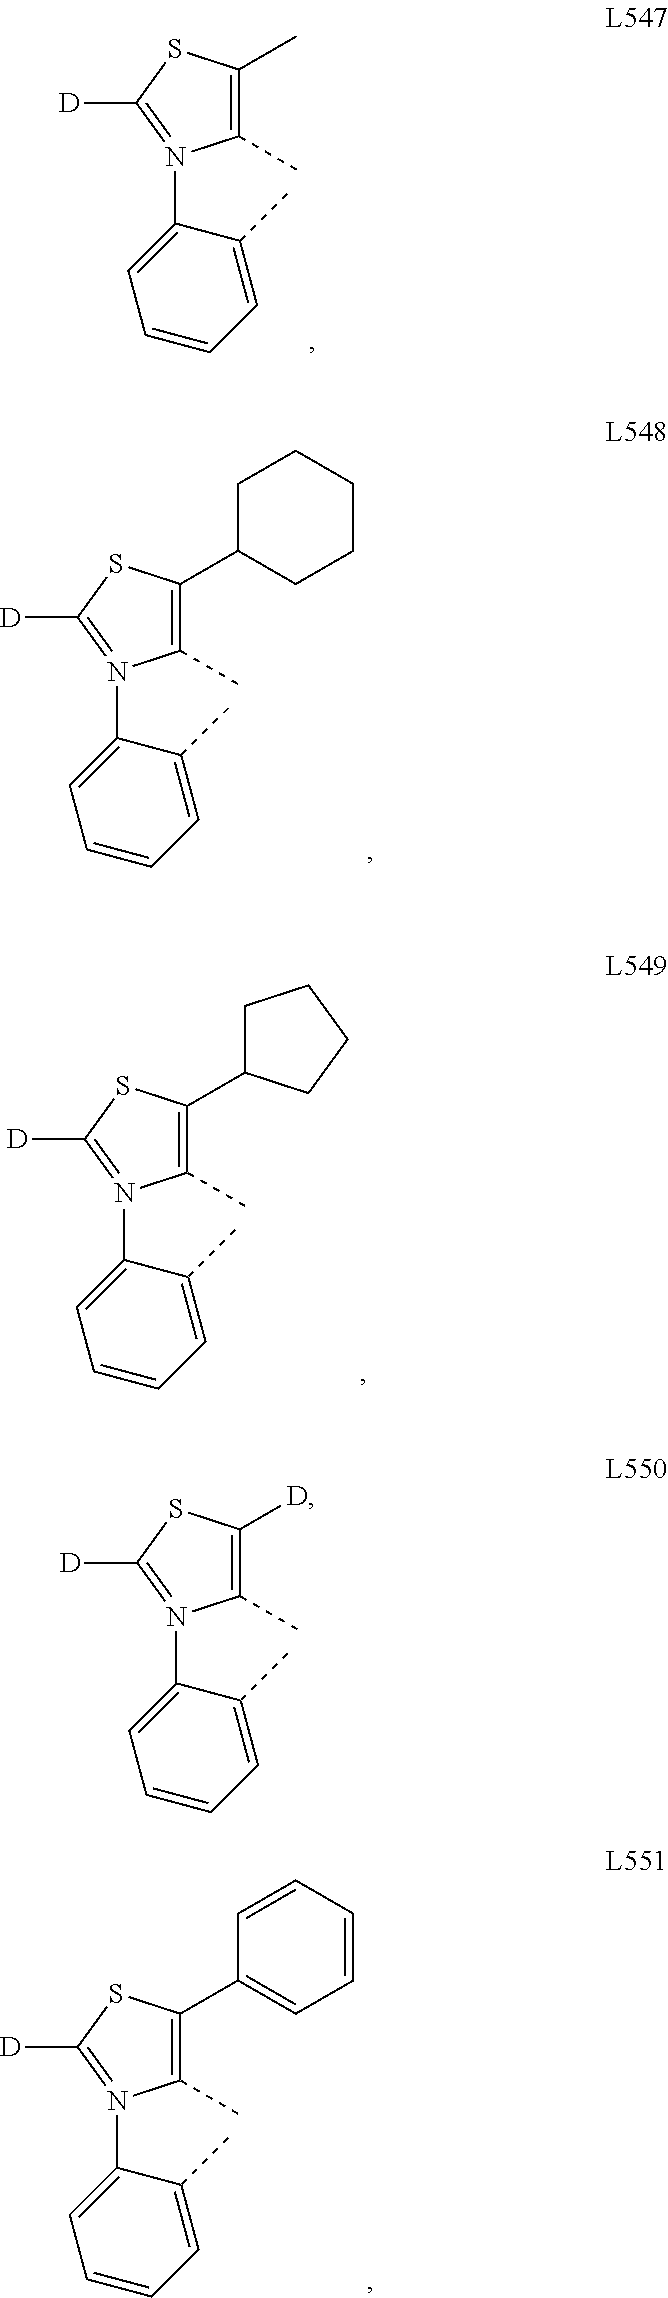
C1(C)=C(C)SC([D])=N1C1=CC=CC=C1C.C1(C)=C(C2CCCCC2)SC([D])=N1C1=CC=CC=C1C.C1(C)=C(C2CCCC2)SC([D])=N1C1=CC=CC=C1C.C1(C)=C(C2=CC=CC=C2)SC([D])=N1C1=CC=CC=C1C.C1(C)=C([D])SC([D])=N1C1=CC=CC=C1C
